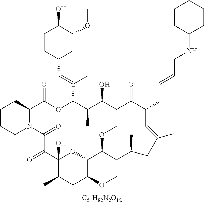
[C51H82N2O12].C1CCN2C(C1)C(=O)OC(C(=CC1CC(OC)C(O)CC1)C)C(C)C(O)CC(=O)C(CC=CCNC1CCCCC1)C=C(C)CC(C)CC(OC)C1OC(O)(C(=O)C2=O)C(C)CC1OC
